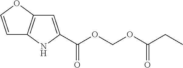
C1=COC2=C1NC(C(OCOC(CC)=O)=O)=C2
